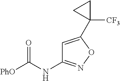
[PhO]C(NC1=NOC(C2([CF3])CC2)=C1)=O
